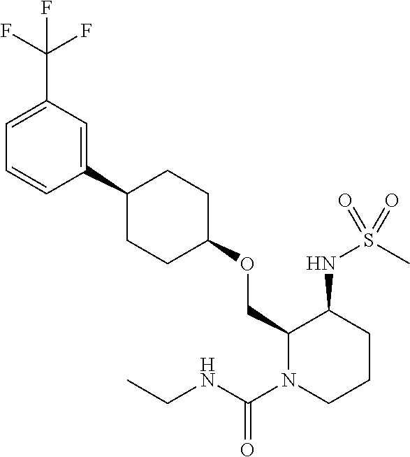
C1(COC2CCC(C3=CC(C(F)(F)F)=CC=C3)CC2)N(C(NCC)=O)CCCC1NS(C)(=O)=O
